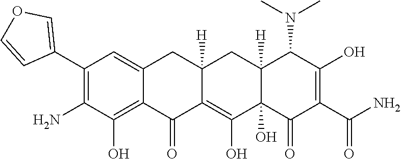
C1(C2=COC=C2)=C(N)C(O)=C2C(=C1)CC1([H])C(=C(O)C3(O)C([H])(C1)C(N(C)C)C(O)=C(C(N)=O)C3=O)C2=O
